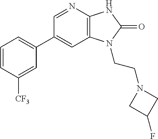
C1(C2=CC=CC([CF3])=C2)=CC2=C(N=C1)NC(=O)N2CCN1CC(F)C1
